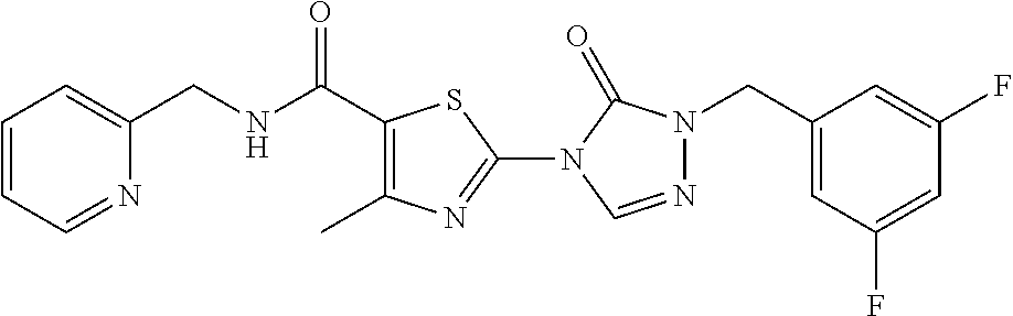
C1=CC=NC(CNC(=O)C2=C(C)N=C(N3C(=O)N(CC4=CC(F)=CC(F)=C4)N=C3)S2)=C1
